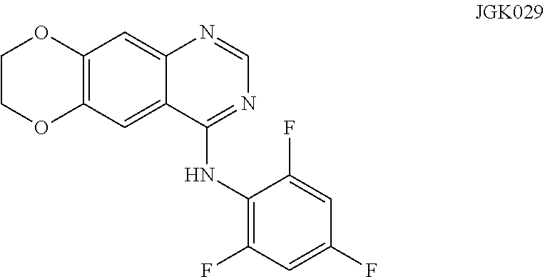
C1COC2=C(O1)C=C1C(=C2)C(NC2=C(F)C=C(F)C=C2F)=NC=N1
